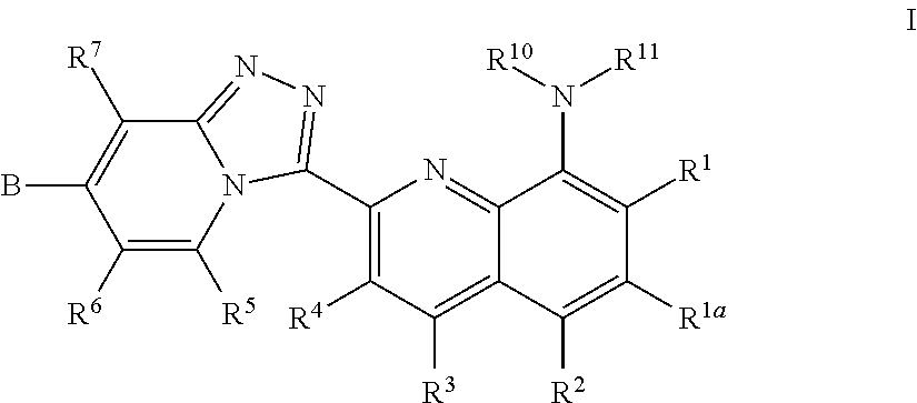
C1(C2=NN=C3C([R7])=C(B)C([R6])=C([R5])N32)=C([R4])C([R3])=C2C(=N1)C(N([R10])[R11])=C([R1])C([R1a])=C2[R2]
